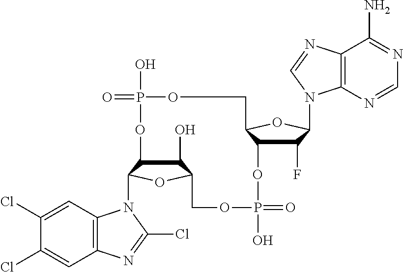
C1(O)C2C(N3C4=C(C=C(Cl)C(Cl)=C4)N=C3Cl)OC1COP(O)(=O)OC1C(F)C(N3C4=C(C(N)=NC=N4)N=C3)OC1COP(O)(=O)O2
